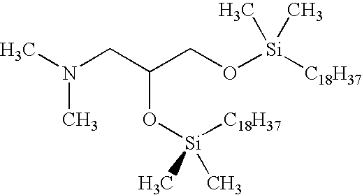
N(CC(CO[Si]([C18H37])(C)C)O[Si]([C18H37])(C)C)(C)C
